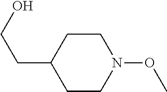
C1C(CCO)CCN(OC)C1
